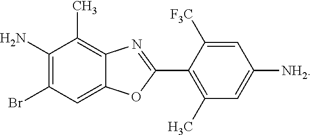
C1(N)=C(Br)C=C2C(=C1C)N=C(C1=C(C)C=C([NH2])C=C1[F3C])O2
